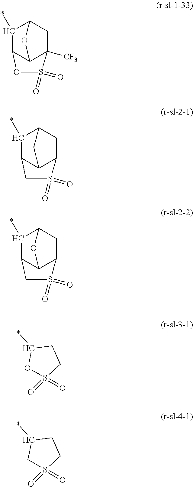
C1(*)C2C3C([CF3])(CC1O3)S(=O)(=O)O2.C1(*)C2C3C(CC1C3)S(=O)(=O)C2.C1(*)C2C3C(CC1O3)S(=O)(=O)C2.O1S(=O)(=O)CCC1*.C1S(=O)(=O)CCC1*
